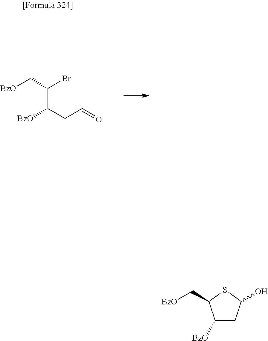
[BzO]CC(C([BzO])CC=O)Br.C1([BzO])CC(O)SC1C[BzO]
